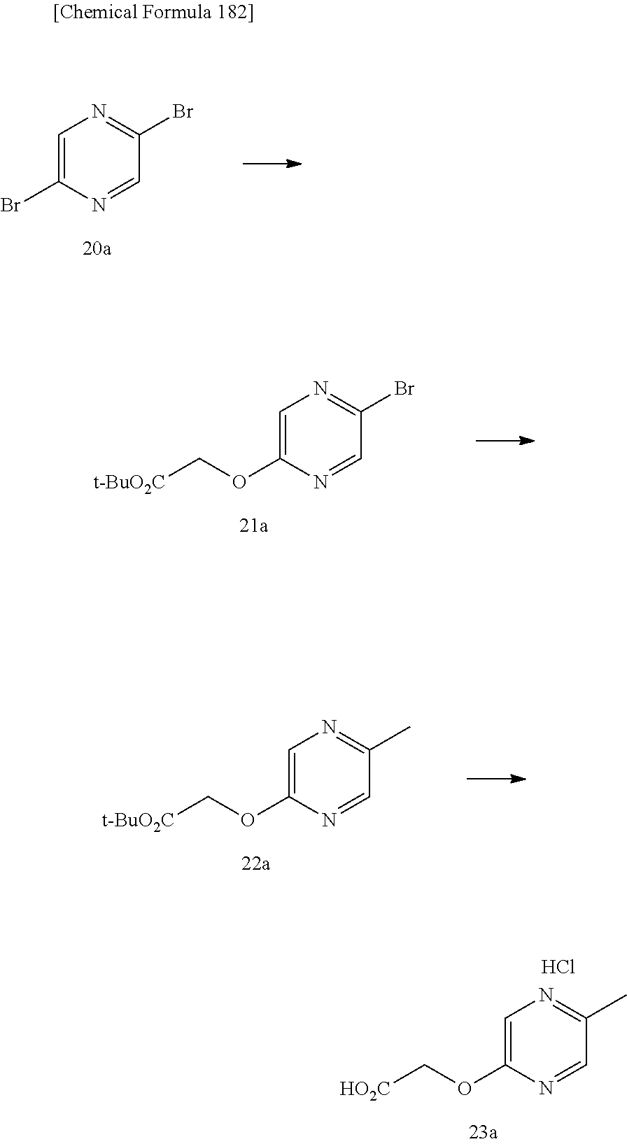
C1=C(Br)N=CC(Br)=N1.C1=C(OC[t-BuO2C])N=CC(Br)=N1.C1=C(OC[t-BuO2C])N=CC(C)=N1.C1=C(OC[HO2C])N=CC(C)=N1.Cl
